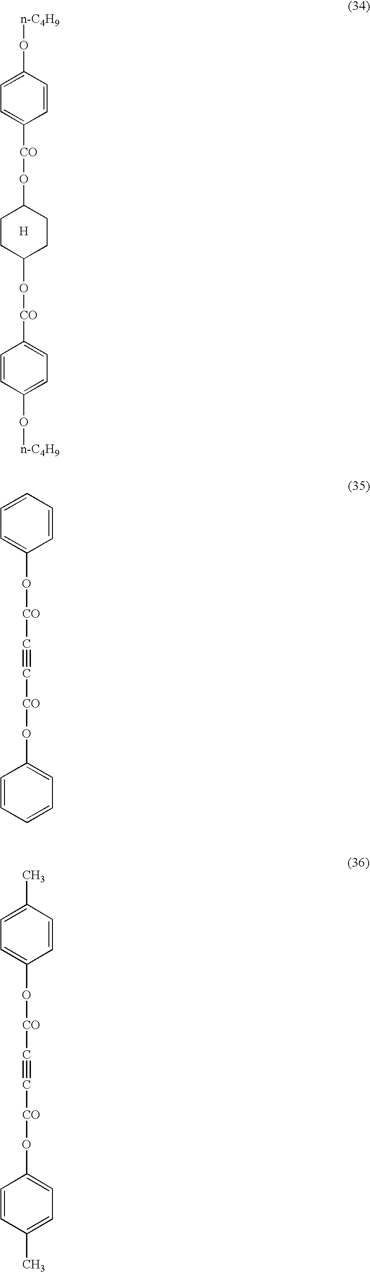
C1CC(O[CO]C2=CC=C(O[n-C4H9])C=C2)CCC1O[CO]C1=CC=C(O[n-C4H9])C=C1.[H].C([CO]OC1=CC=CC=C1)#C[CO]OC1=CC=CC=C1.C([CO]OC1=CC=C(C)C=C1)#C[CO]OC1=CC=C(C)C=C1
